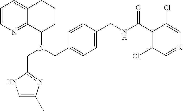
N(CC1=CC=C(CNC(C2=C(Cl)C=NC=C2Cl)=O)C=C1)(C1CCCC2=CC=CN=C12)CC1=NC(C)=CN1
